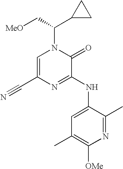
C1=C(C#N)N=C(NC2=CC(C)=C([OMe])N=C2C)C(=O)N1C(C[MeO])C1CC1
